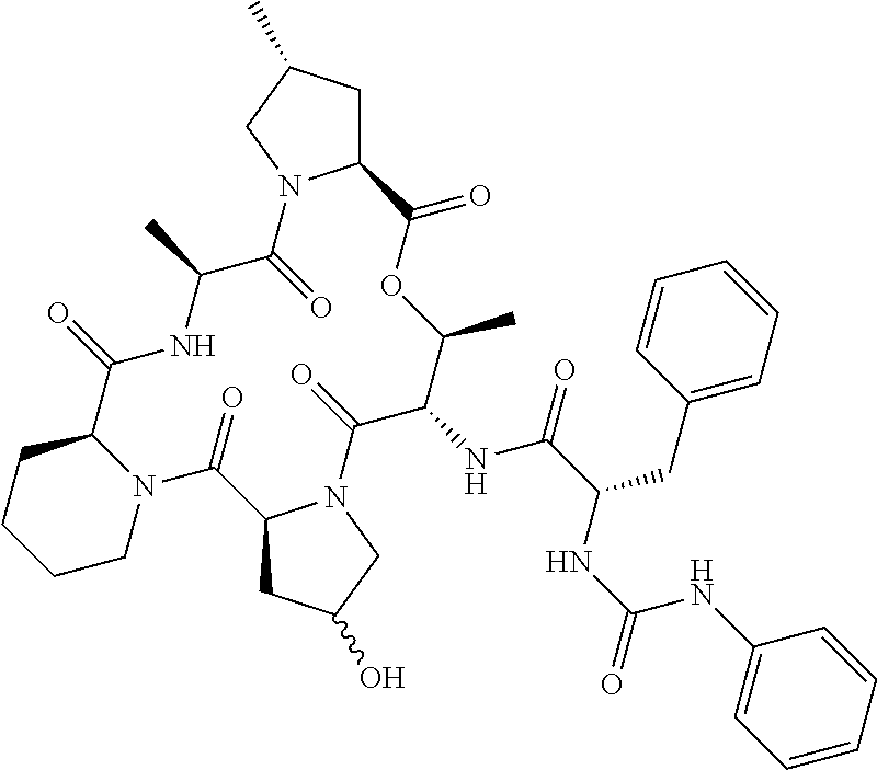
N12C(CCCC1)C(=O)NC(C)C(=O)N1C(CC(C)C1)C(=O)OC(C)C(NC(C(NC(NC1=CC=CC=C1)=O)CC1=CC=CC=C1)=O)C(=O)N1C(C2=O)CC(O)C1
